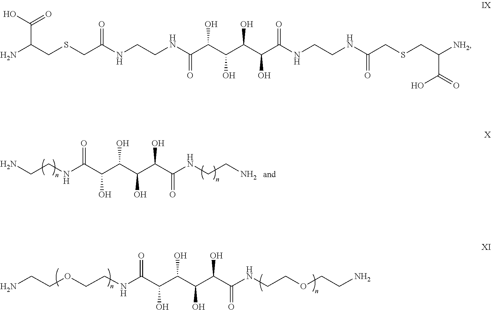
NCCNC(C(C(C(C(C(NCCN)=O)O)O)O)O)=O.C(C(C(C(C(C(NCCOCCN)=O)O)O)O)O)(=O)NCCOCCN.NC(CSCC(NCCNC(C(C(C(C(C(NCCNC(CSCC([NH2])C(=O)O)=O)=O)O)O)O)O)=O)=O)C(O)=O
